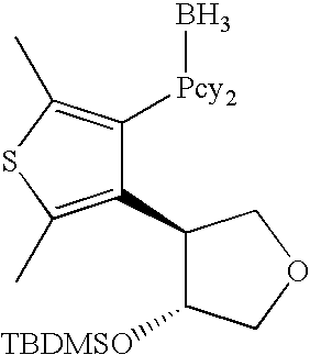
C1(C2=C(C)SC(C)=C2[Pcy2]B)C([TBDMSO])COC1
